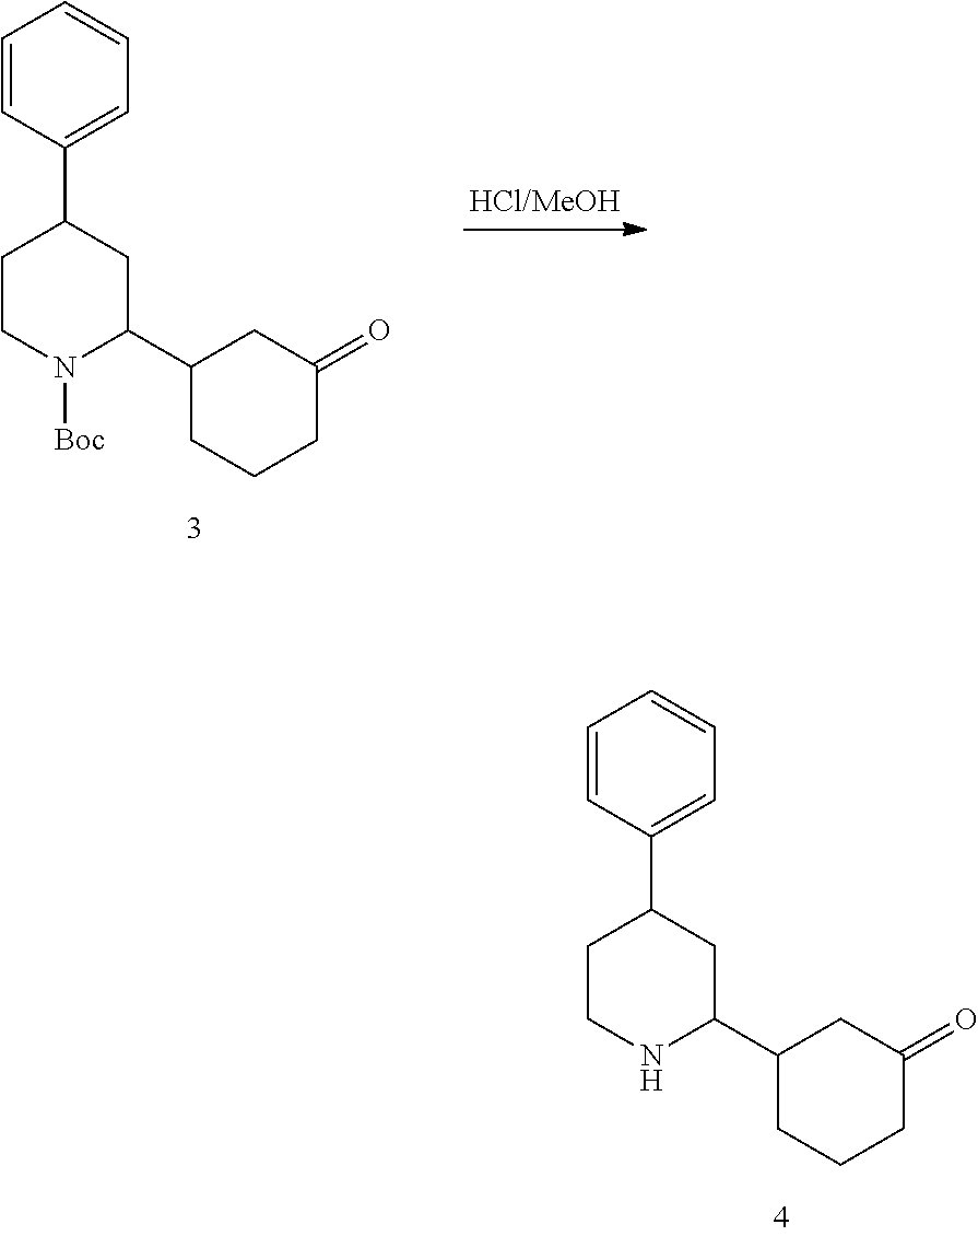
C1=CC(C2CCNC(C3CCCC(=O)C3)C2)=CC=C1.C1=CC(C2CCN([Boc])C(C3CCCC(=O)C3)C2)=CC=C1
